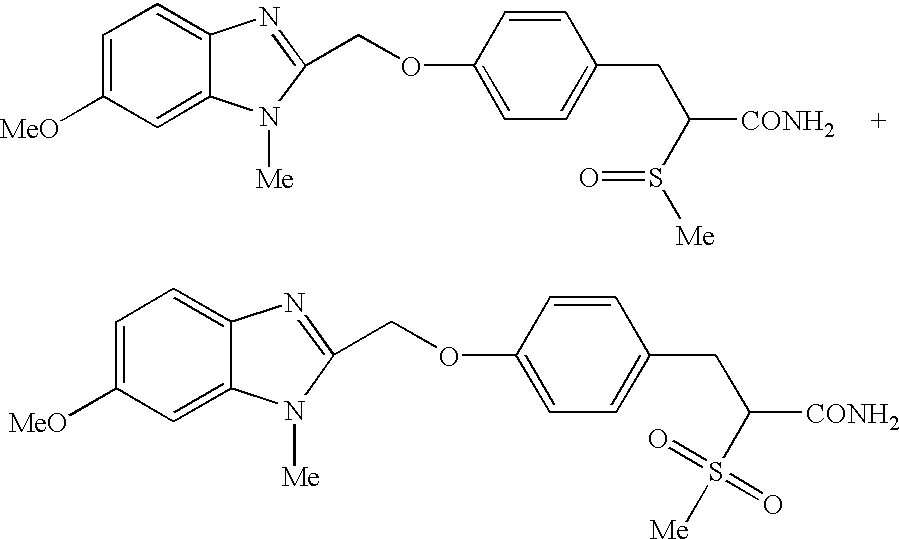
C1=C([MeO])C=C2C(=C1)N=C(COC1=CC=C(CC([CONH2])S([Me])=O)C=C1)N2[Me].C1=C([MeO])C=C2C(=C1)N=C(COC1=CC=C(CC([CONH2])S([Me])(=O)=O)C=C1)N2[Me]
